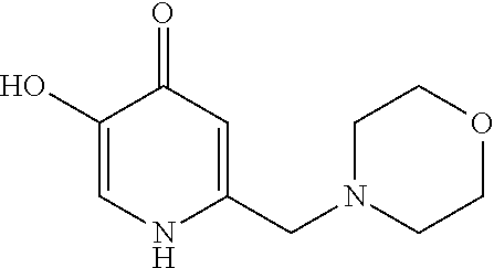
C1(O)=CNC(CN2CCOCC2)=CC1=O
